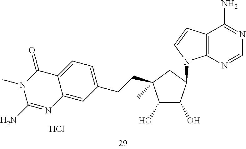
C1(O)C(O)C(N2C3=C(C(N)=NC=N3)C=C2)CC1(C)CCC1=CC=C2C(=C1)N=C(N)N(C)C2=O.Cl
